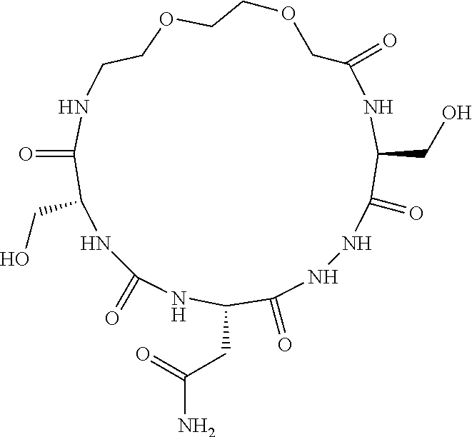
C1(=O)NNC(=O)C(CC(N)=O)NC(=O)NC(CO)C(=O)NCCOCCOCC(=O)NC1CO
